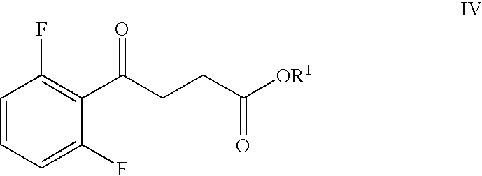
C1=C(F)C(C(CCC([OR1])=O)=O)=C(F)C=C1
